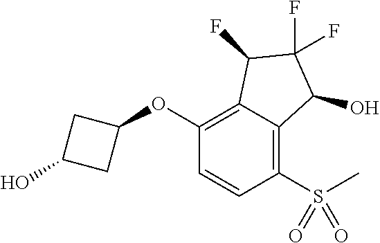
C1(OC2CC(O)C2)=C2C(=C(S(C)(=O)=O)C=C1)C(O)C(F)(F)C2F
